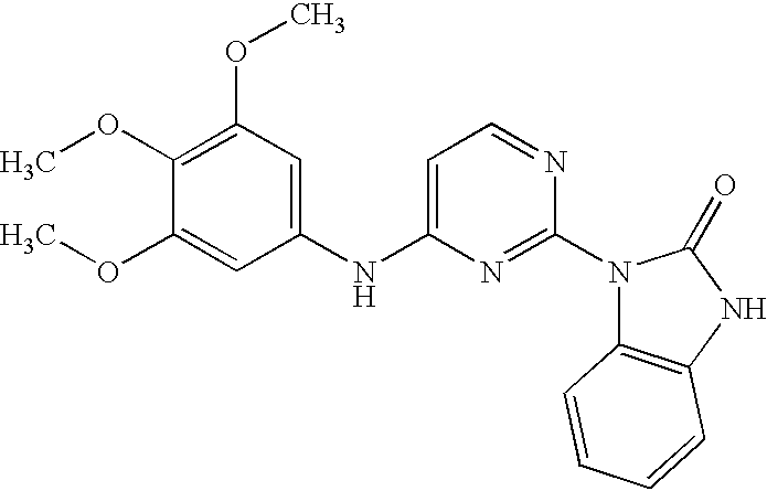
C1(OC)=C(OC)C=C(NC2=CC=NC(N3C4=C(NC3=O)C=CC=C4)=N2)C=C1OC
